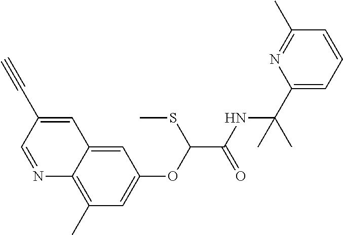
N1=CC(C#C)=CC2=CC(OC(C(NC(C3=CC=CC(C)=N3)(C)C)=O)SC)=CC(C)=C12
